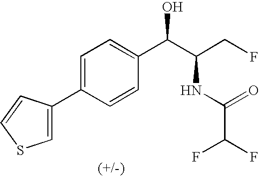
C1=C(C2=CC=C(C(C(CF)NC(C(F)F)=O)O)C=C2)C=CS1
